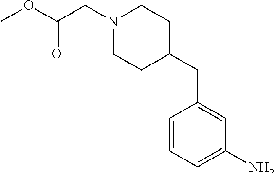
COC(CN1CCC(CC2=CC(N)=CC=C2)CC1)=O
